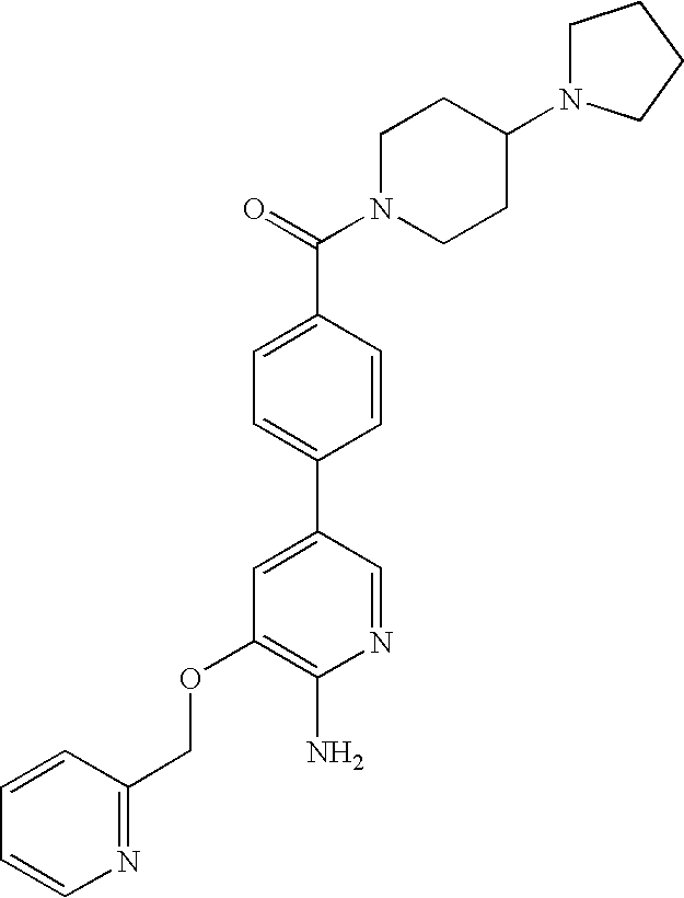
C(OC1=C(N)N=CC(C2=CC=C(C(=O)N3CCC(N4CCCC4)CC3)C=C2)=C1)C1=NC=CC=C1
